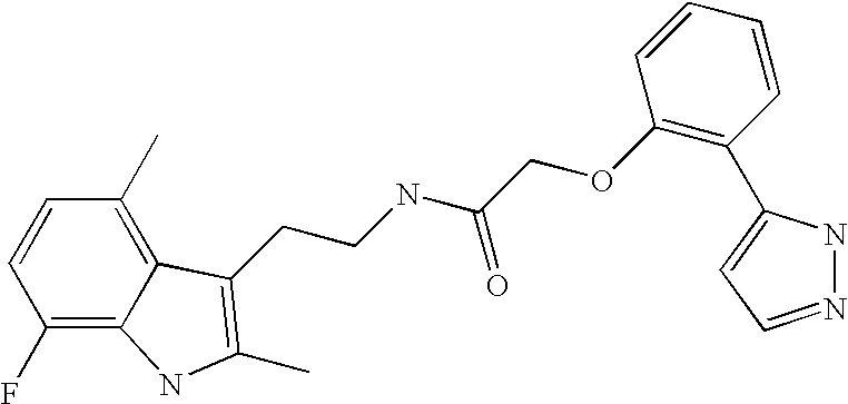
C1(F)=C2C(=C(C)C=C1)C(CCNC(COC1=C(C3=CC=NN3)C=CC=C1)=O)=C(C)N2
